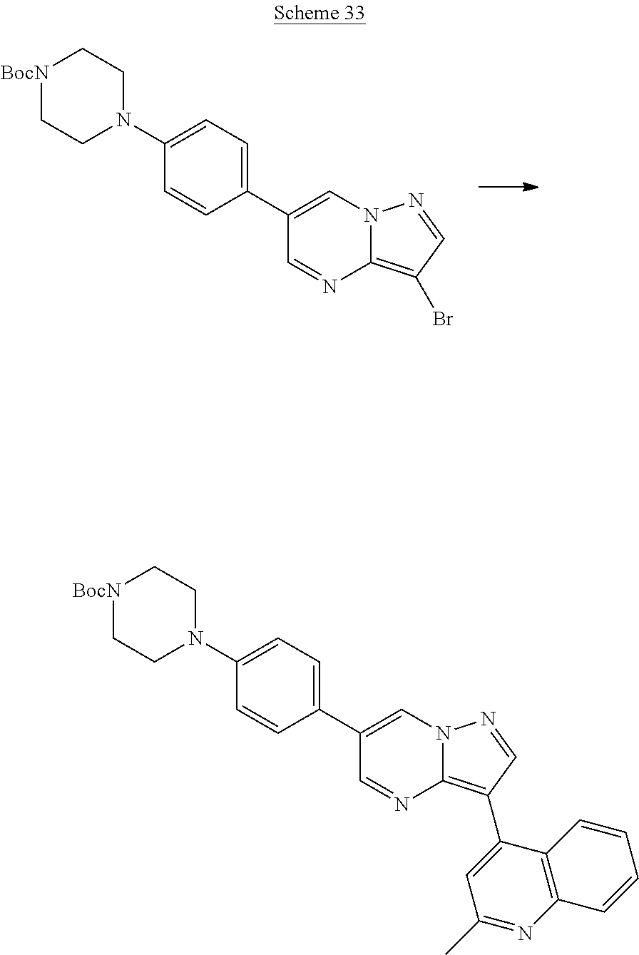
C12=C(C3=CC(C)=NC4=C3C=CC=C4)C=NN1C=C(C1=CC=C(N3CC[BocN]CC3)C=C1)C=N2.C12=C(Br)C=NN1C=C(C1=CC=C(N3CC[BocN]CC3)C=C1)C=N2
